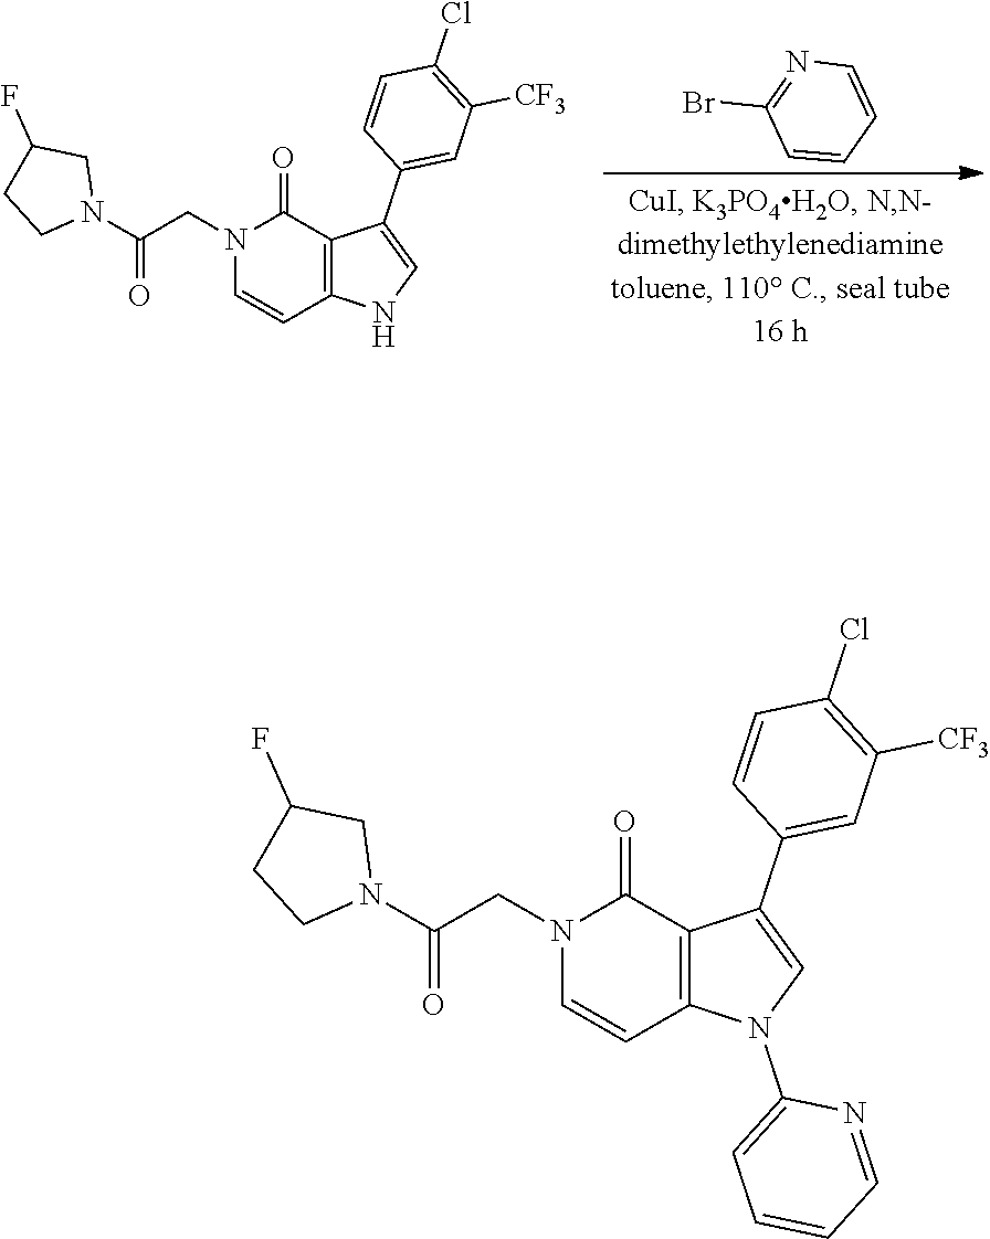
C1=CC(Cl)=C([CF3])C=C1C1=CNC2=C1C(=O)N(CC(N1CC(F)CC1)=O)C=C2.BrC1=NC=CC=C1.C1=CC(Cl)=C([CF3])C=C1C1=CN(C2=CC=CC=N2)C2=C1C(=O)N(CC(N1CC(F)CC1)=O)C=C2
